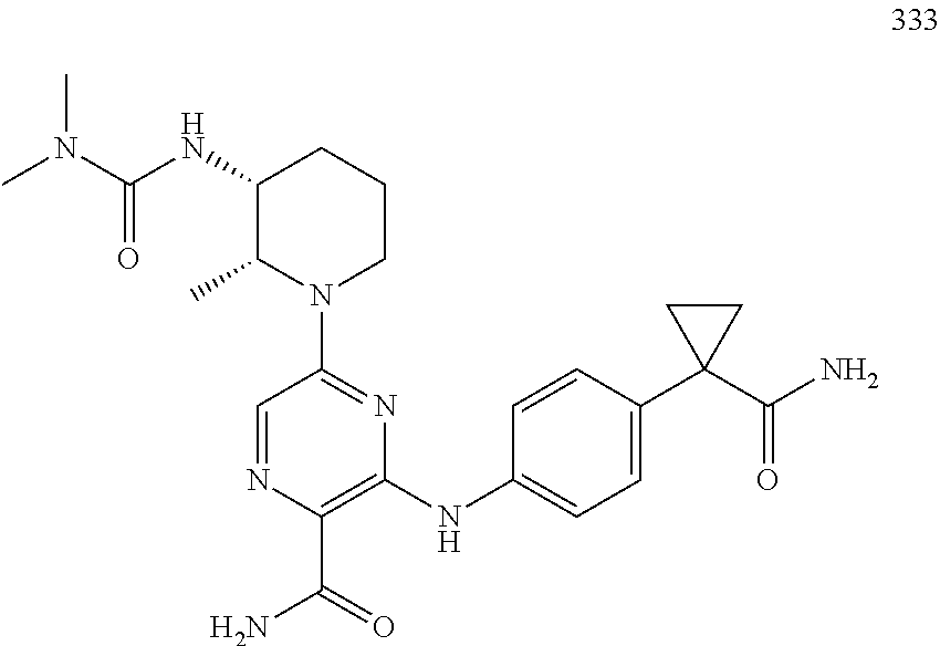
C1(NC(N(C)C)=O)C(C)N(C2=NC(NC3=CC=C(C4(C(N)=O)CC4)C=C3)=C(C(=O)N)N=C2)CCC1
